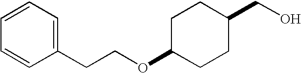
C1=CC=C(CCOC2CCC(CO)CC2)C=C1
